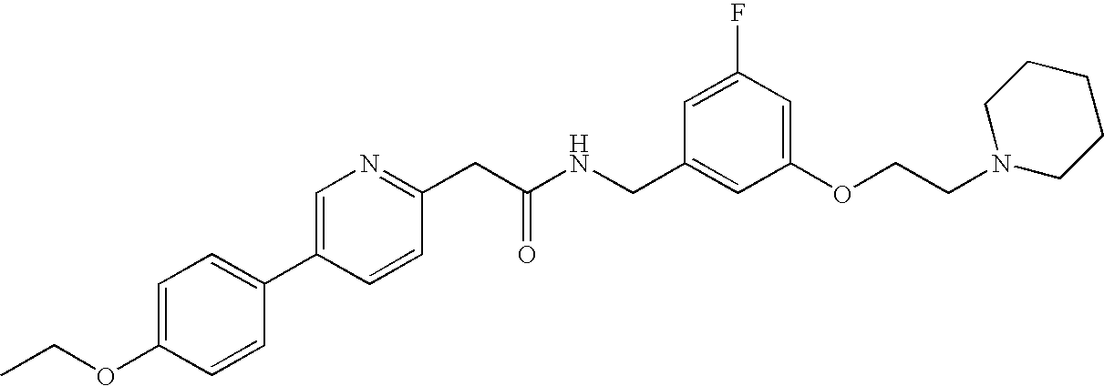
CCOC1=CC=C(C2=CN=C(CC(NCC3=CC(OCCN4CCCCC4)=CC(F)=C3)=O)C=C2)C=C1
